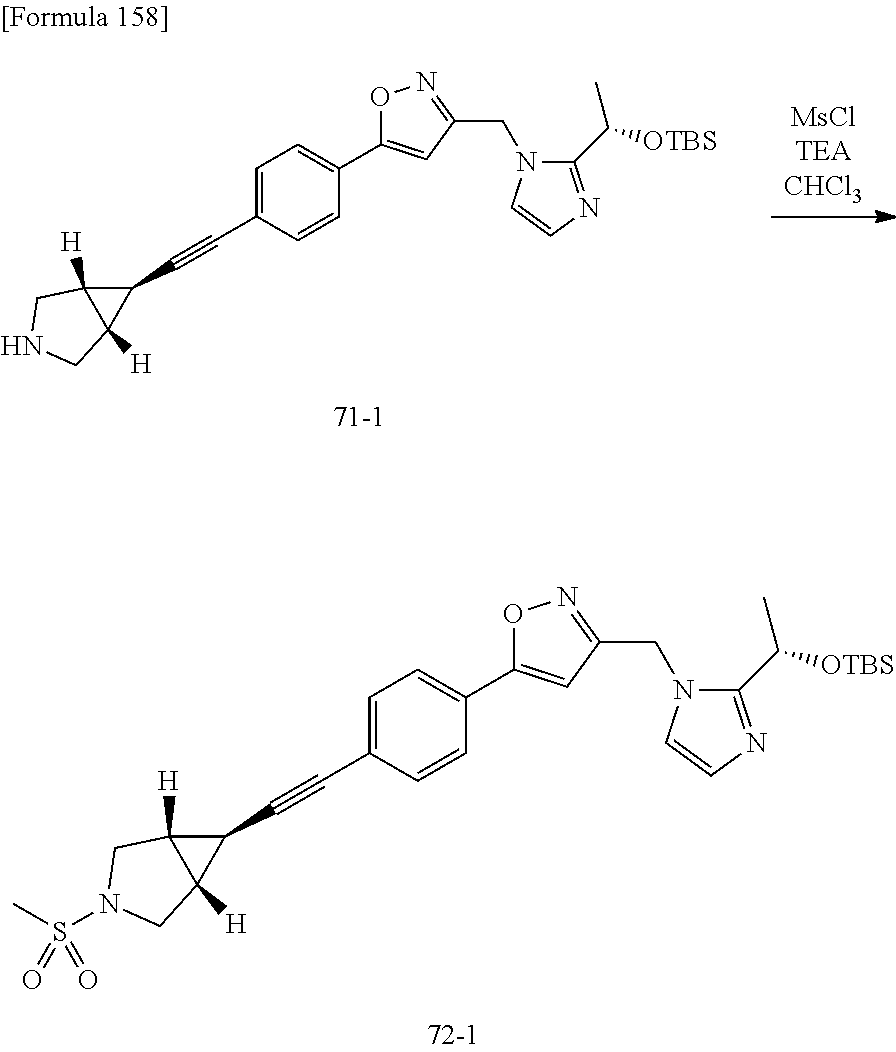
C(C1=CC=C(C2=CC(CN3C(C([OTBS])C)=NC=C3)=NO2)C=C1)#CC1C2([H])C1([H])CNC2.C(C1=CC=C(C2=CC(CN3C(C([OTBS])C)=NC=C3)=NO2)C=C1)#CC1C2([H])C1([H])CN(S(C)(=O)=O)C2
